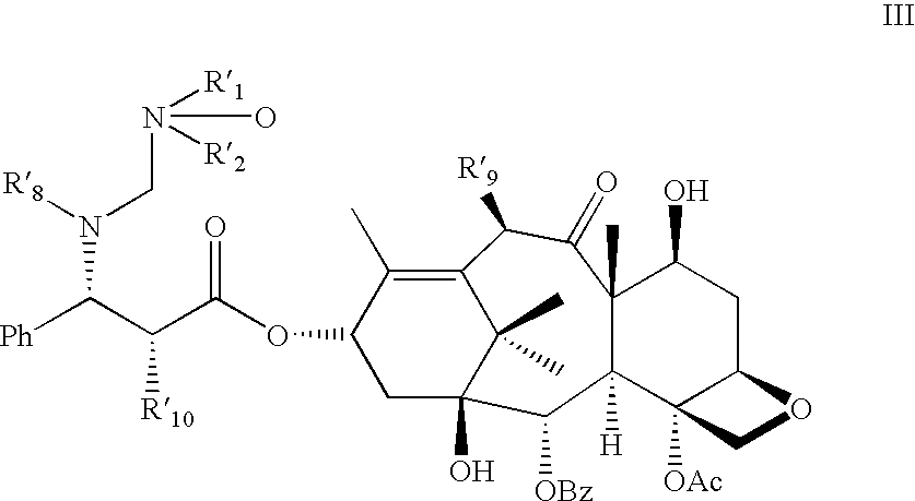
N(C(C(C(=O)OC1CC2(O)C(C)(C)C(=C1C)C([R9])C(=O)C1(C)C([H])(C3([OAc])C(CC1O)OC3)C2[OBz])[R10])[Ph])(CN(O)([R1])[R2])[R8]
